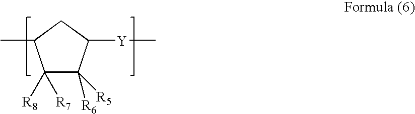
C1([R8])([R7])C([R5])([R6])C([Y]C)CC1C
